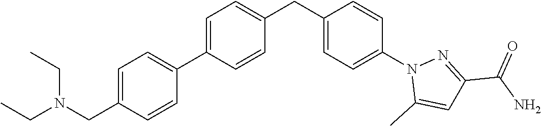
C1=C(CN(CC)CC)C=CC(C2=CC=C(CC3=CC=C(N4C(C)=CC(C(N)=O)=N4)C=C3)C=C2)=C1
